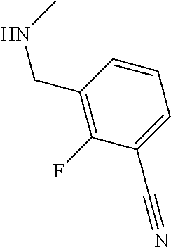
C1=CC(CNC)=C(F)C(C#N)=C1
